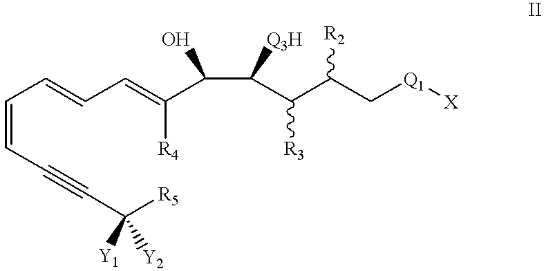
C(=CC#CC([R5])([Y1])[Y2])C=CC=C(C(C(C(C(C[Q1][X])[R2])[R3])[Q3H])O)[R4]
